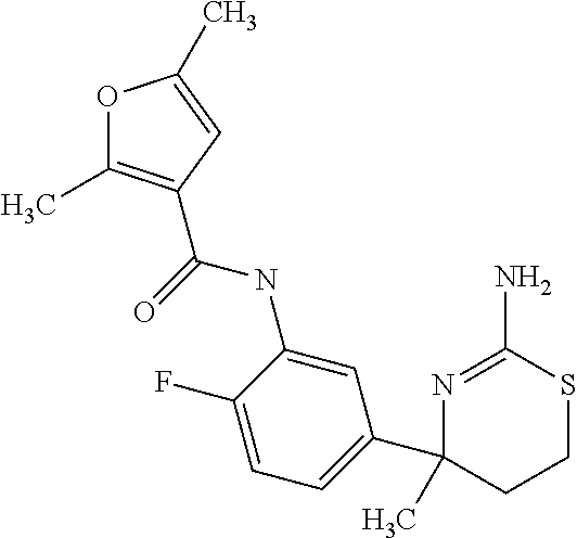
C(=O)(NC1=CC(C2(C)CCSC(N)=N2)=CC=C1F)C1=C(C)OC(C)=C1
